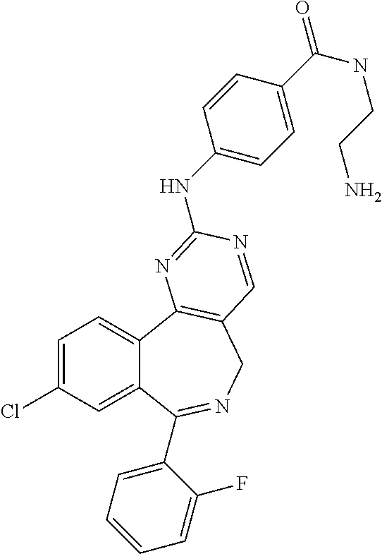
C1=C(Cl)C=C2C(=C1)C1=C(CN=C2C2=CC=CC=C2F)C=NC(NC2=CC=C(C(=O)NCCN)C=C2)=N1
